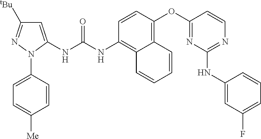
C1=CN=C(NC2=CC(F)=CC=C2)N=C1OC1=C2C(=C(NC(NC3=CC([tBu])=NN3C3=CC=C([Me])C=C3)=O)C=C1)C=CC=C2
